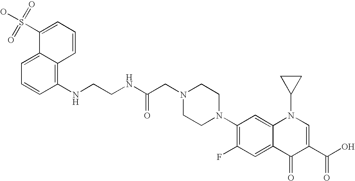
C1=C2C(=C(NCCNC(CN3CCN(C4=C(F)C=C5C(=C4)N(C4CC4)C=C(C(=O)O)C5=O)CC3)=O)C=C1)C=CC=C2S(O)(=O)=O
